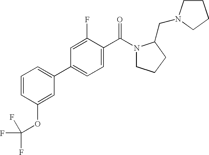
C1=CC(OC(F)(F)F)=CC(C2=CC=C(C(N3CCCC3CN3CCCC3)=O)C(F)=C2)=C1
